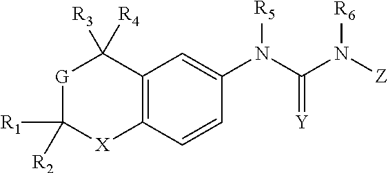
[G]1C([R1])([R2])[X]C2=C(C1([R3])[R4])C=C(N(C(N([Z])[R6])=[Y])[R5])C=C2
